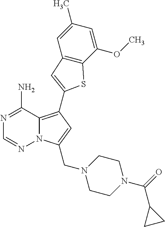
N12C(=C(C3=CC4=C(C(OC)=CC(C)=C4)S3)C=C1CN1CCN(C(C3CC3)=O)CC1)C(N)=NC=N2
